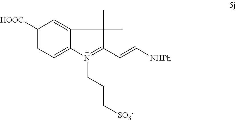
C1([HOOC])=CC=C2C(=C1)C(C)(C)C(C=C[NHPh])=N2CCC[SO3-]
